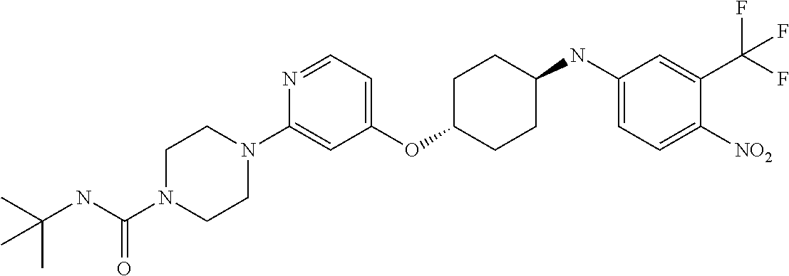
C1(OC2CCC(NC3=CC=C([NO2])C(C(F)(F)F)=C3)CC2)=CC=NC(N2CCN(C(NC(C)(C)C)=O)CC2)=C1
